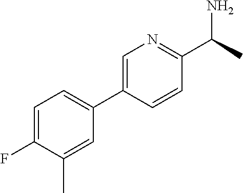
C1=C(C2=CC=C(F)C(C)=C2)C=CC(C(C)N)=N1
